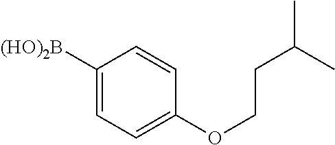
C1([(HO)2B])=CC=C(OCCC(C)C)C=C1
